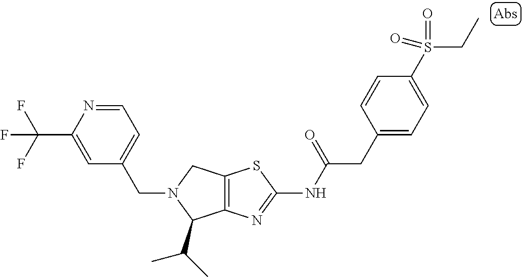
C12=C(N=C(NC(CC3=CC=C(S(CC)(=O)=O)C=C3)=O)S1)C(C(C)C)N(CC1=CC=NC(C(F)(F)F)=C1)C2
